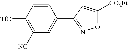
C1([NC])=C([TfO])C=CC(C2=NOC([CO2Et])=C2)=C1
